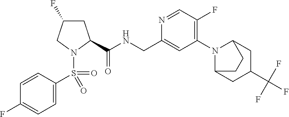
C(NCC1=CC(N2C3CC(C(F)(F)F)CC2CC3)=C(F)C=N1)(=O)C1CC(F)CN1S(C1=CC=C(F)C=C1)(=O)=O
